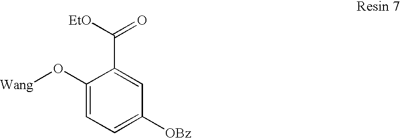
C1(O[Wang])=CC=C([OBz])C=C1C([EtO])=O
